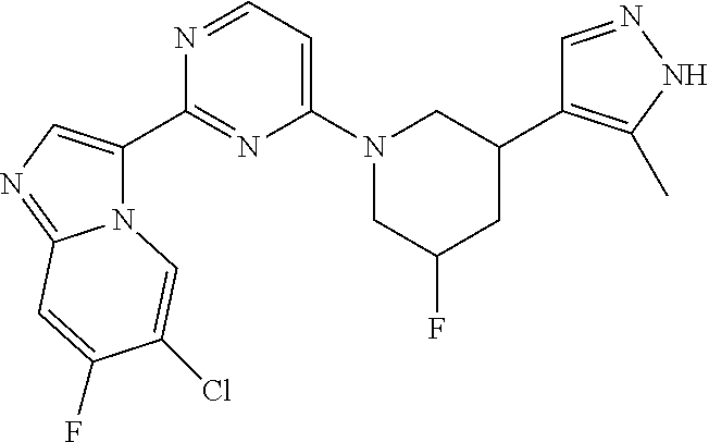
N12C(C3=NC(N4CC(F)CC(C5=C(C)NN=C5)C4)=CC=N3)=CN=C1C=C(F)C(Cl)=C2
